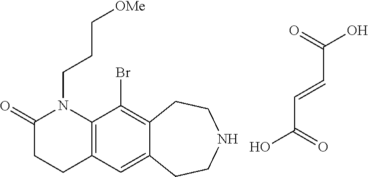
C12=C(C=C3C(=C1Br)CCNCC3)CCC(=O)N2CCC[OMe].C(C(=O)O)=CC(O)=O
